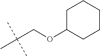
C1C(OCC(C)(C)C)CCCC1
